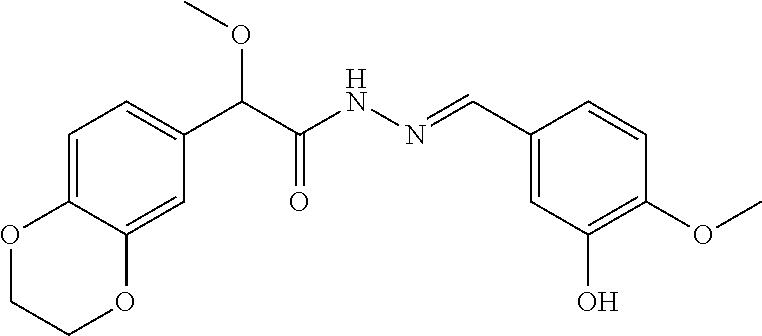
C(C(NN=CC1=CC(O)=C(OC)C=C1)=O)(OC)C1=CC=C2C(=C1)OCCO2
